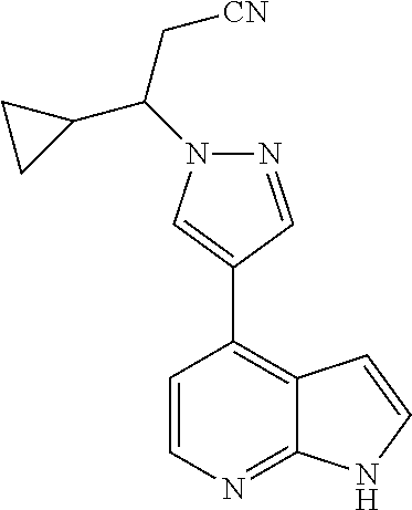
C12=C(C3=CN(C(C[CN])C4CC4)N=C3)C=CN=C1NC=C2
